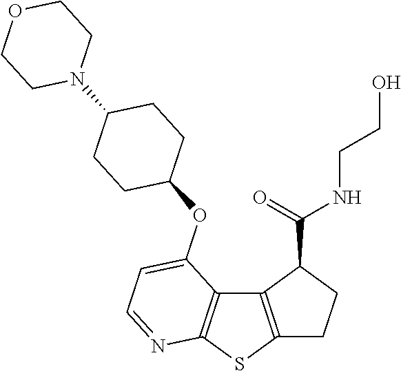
C12=C(SC3=C1C(OC1CCC(N4CCOCC4)CC1)=CC=N3)CCC2C(NCCO)=O
